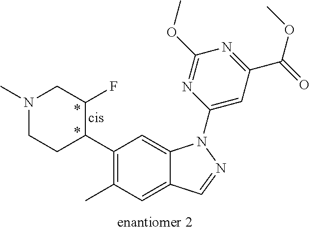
N1(C)CCC(C2=C(C)C=C3C(=C2)N(C2=CC(C(=O)OC)=NC(OC)=N2)N=C3)C(F)C1
